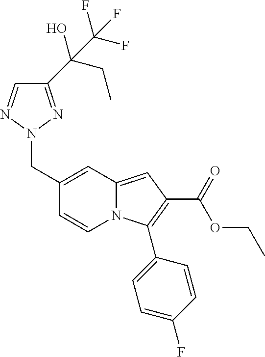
C1(C(CC)(O)C(F)(F)F)=NN(CC2=CC3=CC(C(=O)OCC)=C(C4=CC=C(F)C=C4)N3C=C2)N=C1
